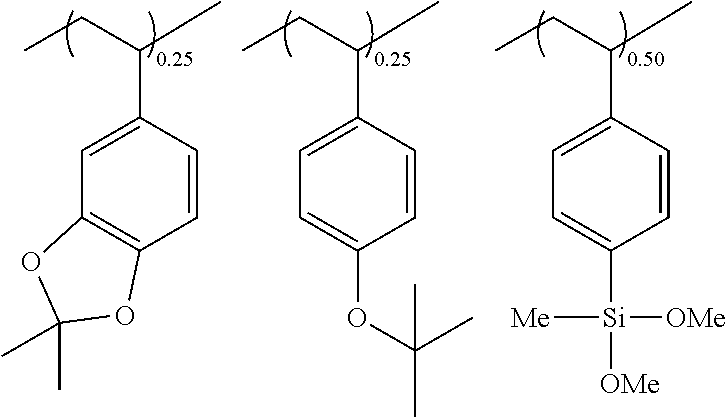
C1=CC(C(CC)C)=CC=C1OC(C)(C)C.C1=CC(C(CC)C)=CC2=C1OC(C)(C)O2.C1=CC(C(CC)C)=CC=C1[Si]([OMe])([OMe])[Me]
